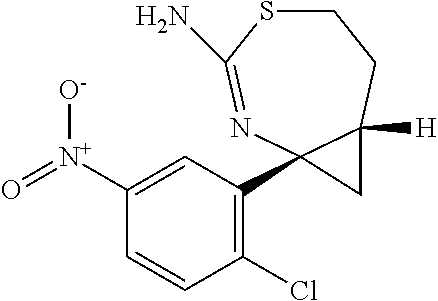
C1=C([N+](=O)[O-])C=CC(Cl)=C1C12N=C(N)SCCC1([H])C2
